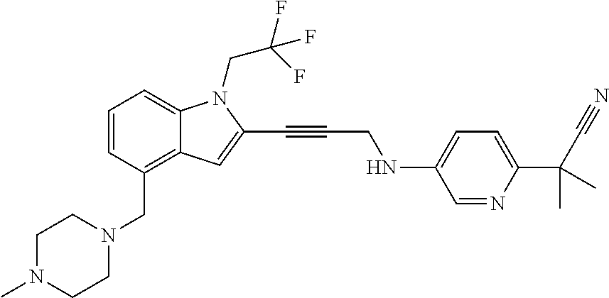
C1=CC(CN2CCN(C)CC2)=C2C(=C1)N(CC(F)(F)F)C(C#CCNC1=CC=C(C(C#N)(C)C)N=C1)=C2
